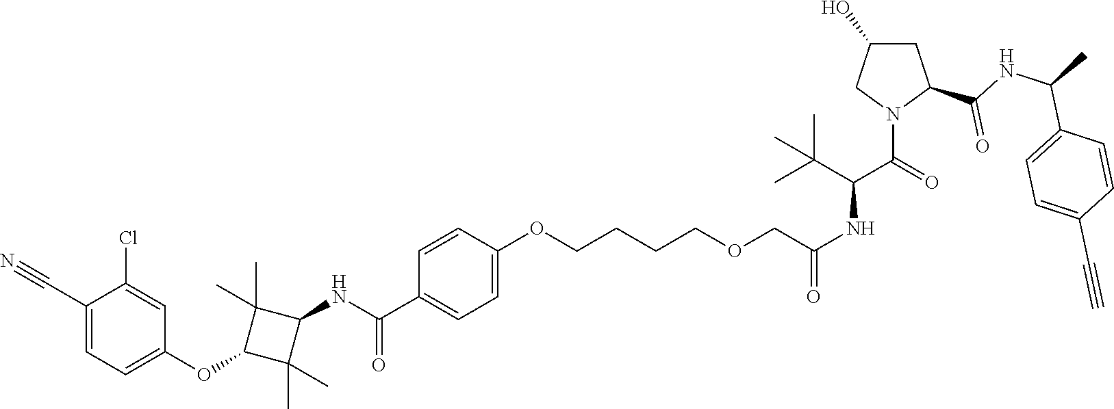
C1(C#N)=CC=C(OC2C(C)(C)C(NC(=O)C3=CC=C(OCCCCOCC(=O)NC(C(=O)N4C(C(NC(C)C5=CC=C(C#C)C=C5)=O)CC(O)C4)C(C)(C)C)C=C3)C2(C)C)C=C1Cl
